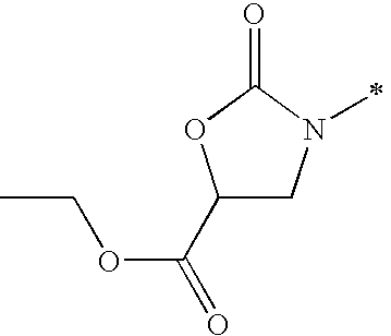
C1(C(=O)OCC)CN(C)C(=O)O1
